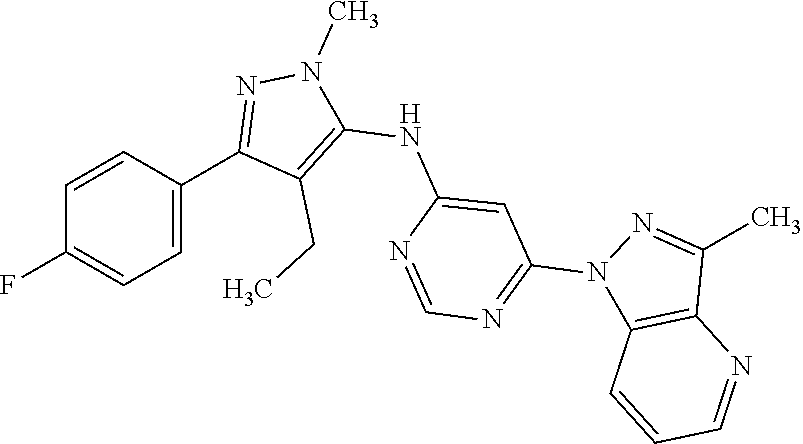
C1(F)=CC=C(C2=NN(C)C(NC3=CC(N4C5=C(C(C)=N4)N=CC=C5)=NC=N3)=C2CC)C=C1
